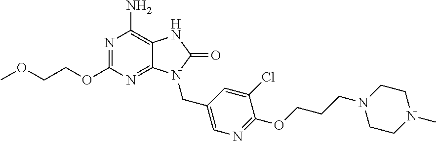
N1=C(OCCOC)N=C2C(=C1N)NC(=O)N2CC1=CN=C(OCCCN2CCN(C)CC2)C(Cl)=C1
